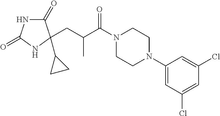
C1(=O)NC(=O)NC1(C1CC1)CC(C(N1CCN(C2=CC(Cl)=CC(Cl)=C2)CC1)=O)C
